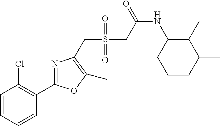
C1CC(C)C(C)C(NC(CS(=O)(=O)CC2=C(C)OC(C3=C(Cl)C=CC=C3)=N2)=O)C1
